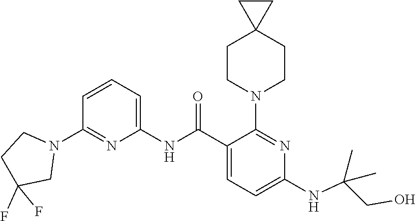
C1(NC(C2=CC=C(NC(CO)(C)C)N=C2N2CCC3(CC2)CC3)=O)=CC=CC(N2CCC(F)(F)C2)=N1
